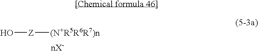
O[Z][(N+R5R6R7)n]
